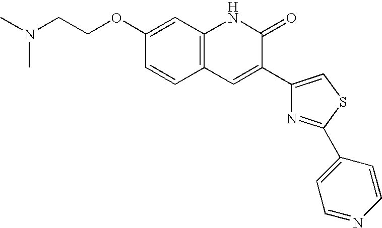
CN(CCOC1=CC2=C(C=C1)C=C(C1=CSC(C3=CC=NC=C3)=N1)C(=O)N2)C
